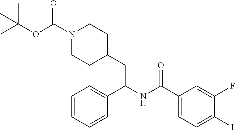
C1=C(F)C(I)=CC=C1C(NC(C1=CC=CC=C1)CC1CCN(C(=O)OC(C)(C)C)CC1)=O
